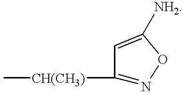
C[CH(CH3)]C1=NOC([NH2])=C1
